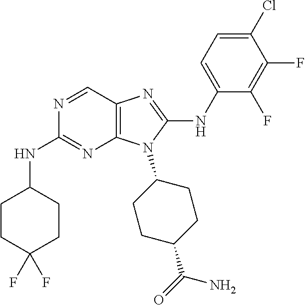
N1=CC2=C(N=C1NC1CCC(F)(F)CC1)N(C1CCC(C(=O)N)CC1)C(NC1=CC=C(Cl)C(F)=C1F)=N2
